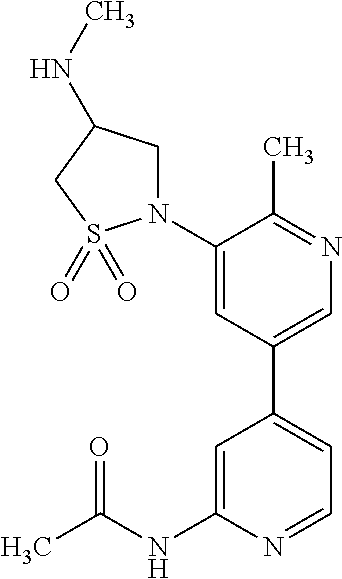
C1=NC(NC(C)=O)=CC(C2=CN=C(C)C(N3CC(NC)CS3(=O)=O)=C2)=C1
